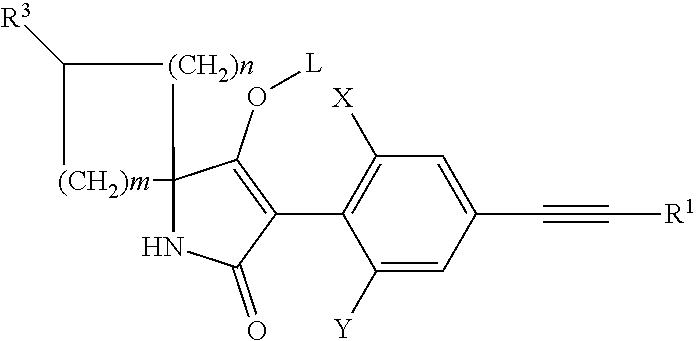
C12(NC(=O)C(C3=C([X])C=C(C#C[R1])C=C3[Y])=C1O[L])[(CH2)n]C([R3])[(CH2)m]2
